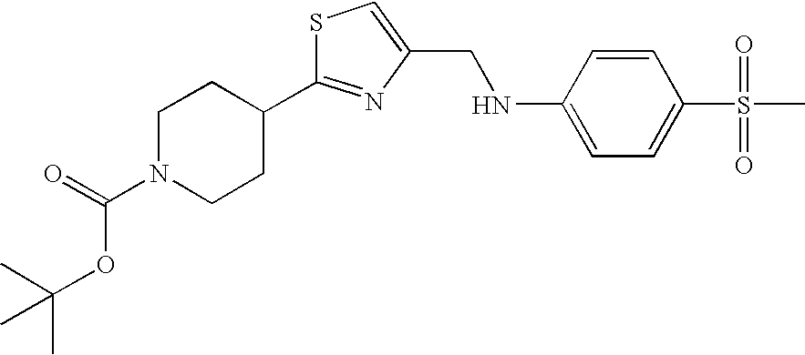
S1C(C2CCN(C(=O)OC(C)(C)C)CC2)=NC(CNC2=CC=C(S(=O)(=O)C)C=C2)=C1
